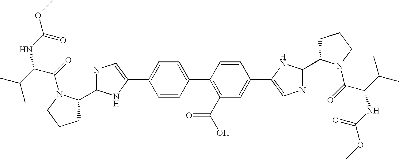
C1C(C2=NC=C(C3=CC=C(C4=C(C(O)=O)C=C(C5=CN=C(C6CCCN6C(C(C(C)C)NC(=O)OC)=O)N5)C=C4)C=C3)N2)N(C(=O)C(C(C)C)NC(OC)=O)CC1
